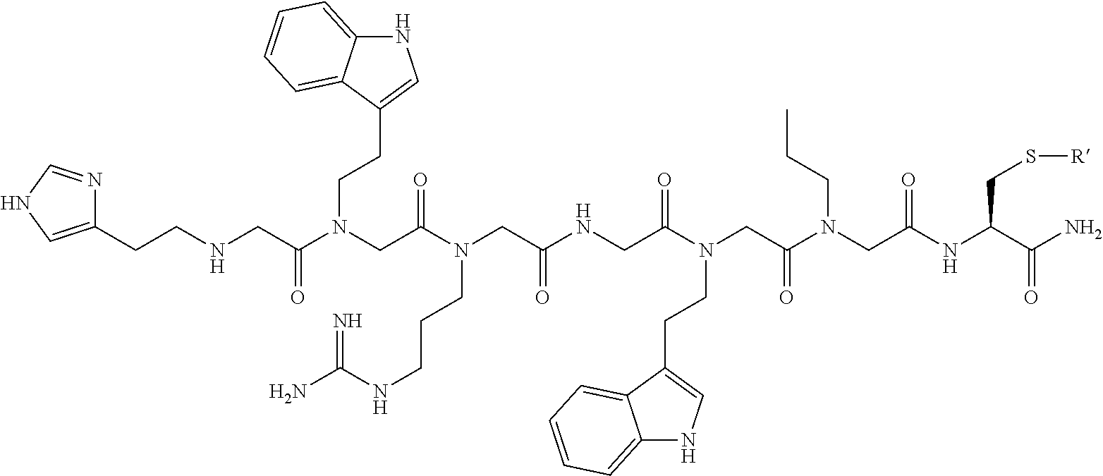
N(C(CN(C(CN(C(CNC(CN(C(CN(C(CNCCC1=CNC=N1)=O)CCC1=CNC2=CC=CC=C12)=O)CCCNC(=N)N)=O)=O)CCC1=CNC2=CC=CC=C12)=O)CCC)=O)C(C(N)=O)CS[R]
